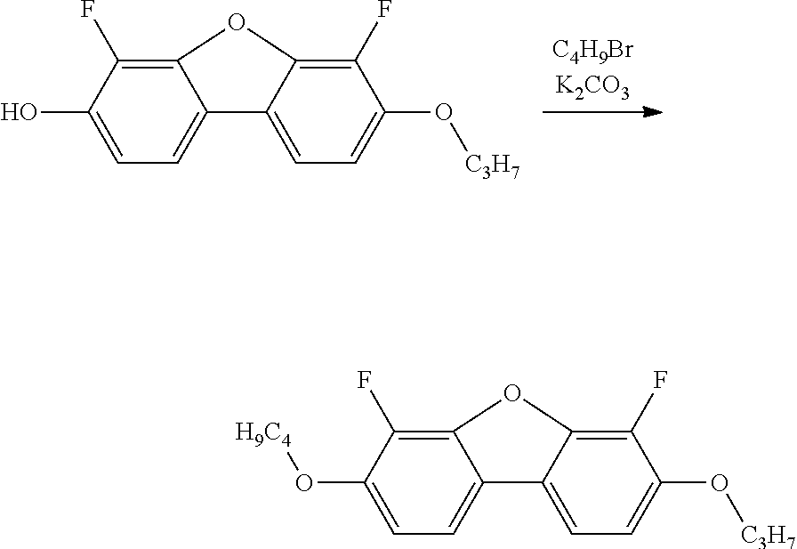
C12=C(F)C(O)=CC=C1C1=CC=C(O[C3H7])C(F)=C1O2.C12=C(F)C(O[H9C4])=CC=C1C1=CC=C(O[C3H7])C(F)=C1O2
